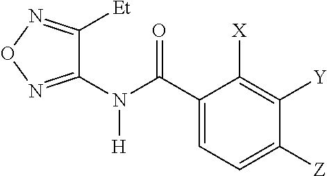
C1(N(C(C2=CC=C([Z])C([Y])=C2[X])=O)[H])=NON=C1[Et]
